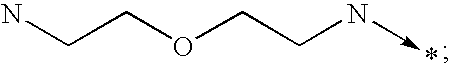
NCCOCCN->*
